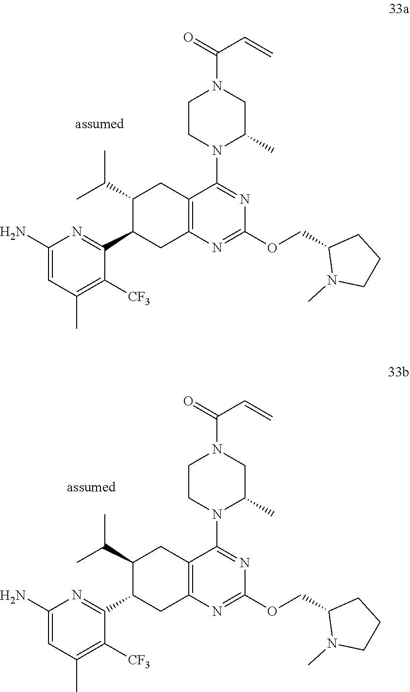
C12=C(N=C(OCC3N(C)CCC3)N=C1N1C(C)CN(C(=O)C=C)CC1)CC(C1=NC(N)=CC(C)=C1[CF3])C(C(C)C)C2.C12=C(N=C(OCC3N(C)CCC3)N=C1N1C(C)CN(C(=O)C=C)CC1)CC(C1=NC(N)=CC(C)=C1[CF3])C(C(C)C)C2
